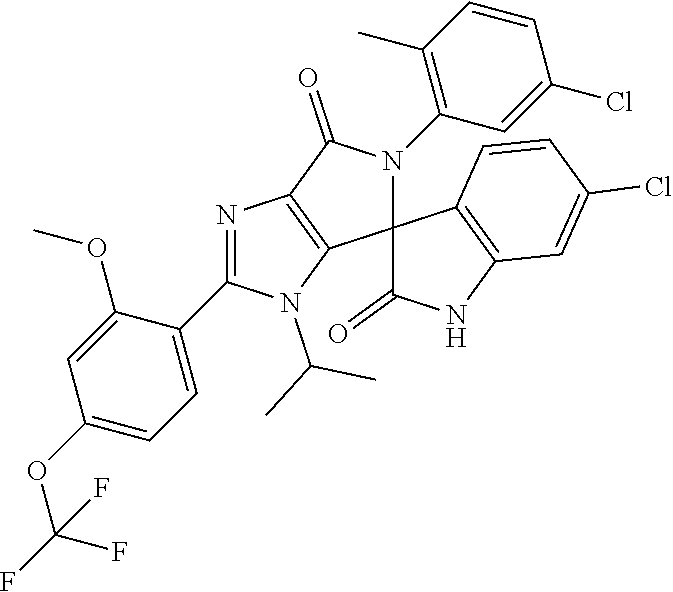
N1=C(C2=CC=C(OC(F)(F)F)C=C2OC)N(C(C)C)C2=C1C(=O)N(C1=C(C)C=CC(Cl)=C1)C21C(=O)NC2=C1C=CC(Cl)=C2
